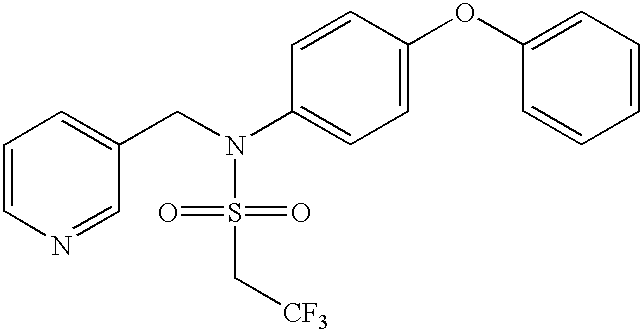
C1=CN=CC(CN(S(=O)(=O)C[CF3])C2=CC=C(OC3=CC=CC=C3)C=C2)=C1
